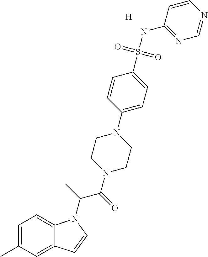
C1=C(C)C=C2C(=C1)N(C(C)C(=O)N1CCN(C3=CC=C(S(NC4=NC=NC=C4)(=O)=O)C=C3)CC1)C=C2.[H]
